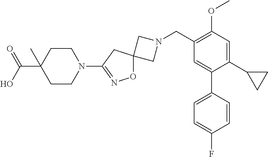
C1N(CC2=C(OC)C=C(C3CC3)C(C3=CC=C(F)C=C3)=C2)CC12ON=C(N1CCC(C(=O)O)(C)CC1)C2
